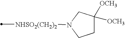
[NHSO2(CH2)2](C)N1CCC([OCH3])([OCH3])C1
